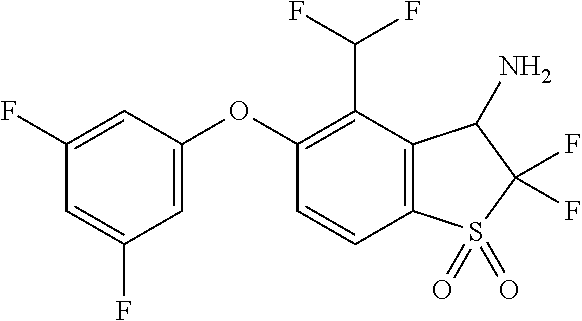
O(C1=CC(F)=CC(F)=C1)C1=C(C(F)F)C2=C(C=C1)S(=O)(=O)C(F)(F)C2N
